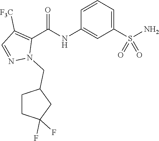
C1=CC=C(S(N)(=O)=O)C=C1NC(C1=C([F3C])C=NN1CC1CCC(F)(F)C1)=O
